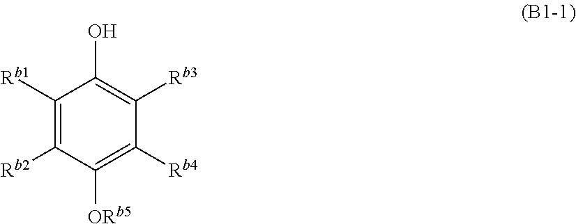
C1([Rb1])=C([Rb2])C([ORb5])=C([Rb4])C([Rb3])=C1O
